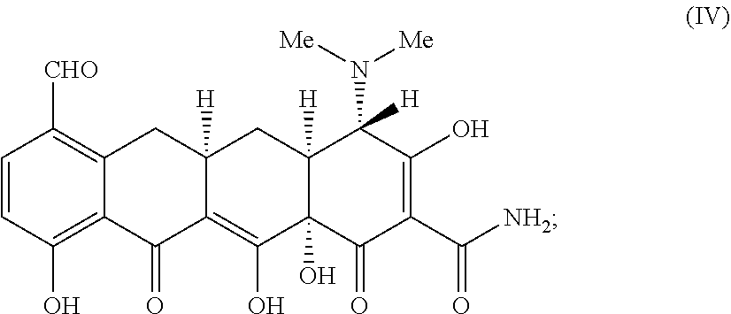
C1=CC(O)=C2C(=C1[CHO])CC1([H])C(=C(O)C3(O)C([H])(C1)C(N([Me])[Me])([H])C(O)=C(C([NH2])=O)C3=O)C2=O
